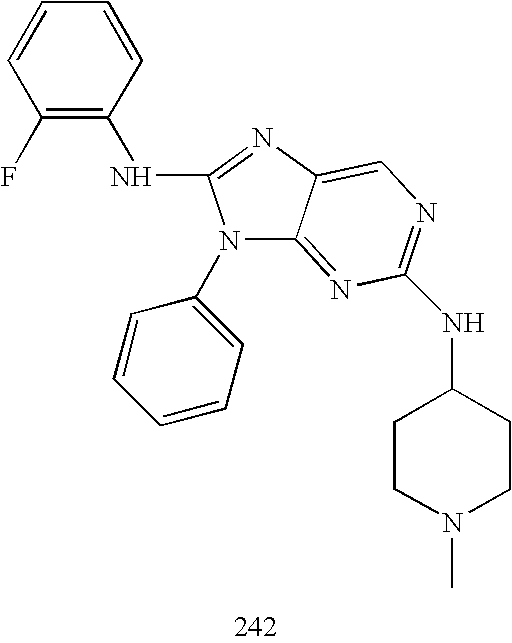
N(C1=NC2=CN=C(NC3CCN(C)CC3)N=C2N1C1=CC=CC=C1)C1=C(F)C=CC=C1
